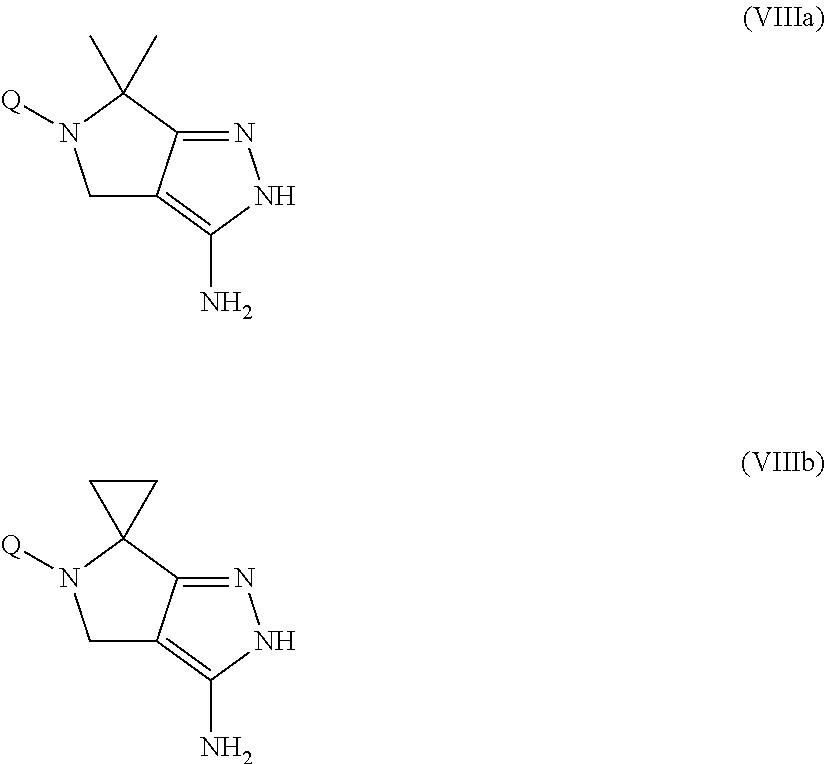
C1C2=C(N)NN=C2C2(N1[Q])CC2.C1C2=C(N)NN=C2C(C)(C)N1[Q]
